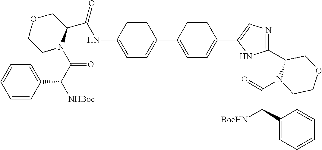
C(NC1=CC=C(C2=CC=C(C3=CN=C(C4N(C(C([BocHN])C5=CC=CC=C5)=O)CCOC4)N3)C=C2)C=C1)(=O)C1N(C(C([NHBoc])C2=CC=CC=C2)=O)CCOC1
